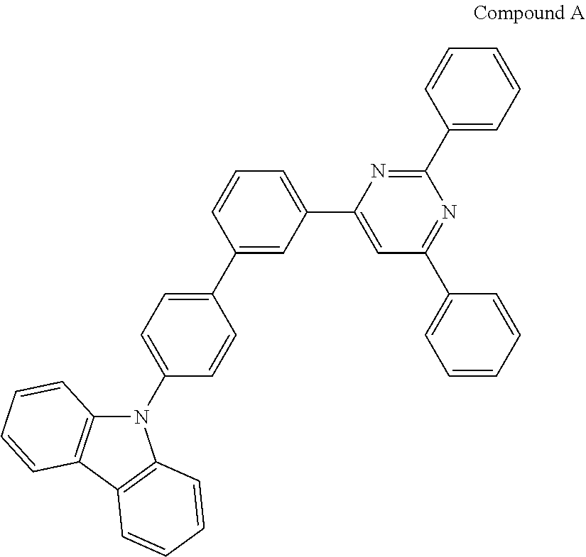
C1(N2C3=C(C4=C2C=CC=C4)C=CC=C3)=CC=C(C2=CC(C3=CC(C4=CC=CC=C4)=NC(C4=CC=CC=C4)=N3)=CC=C2)C=C1
